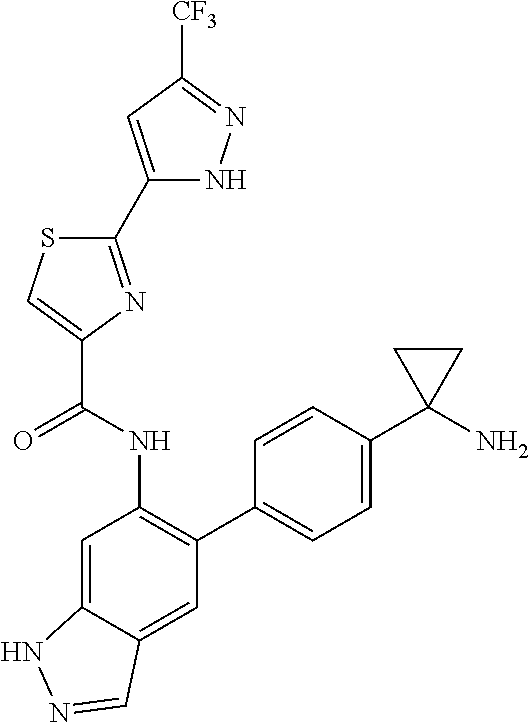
C1(C2=NC(C(NC3=C(C4=CC=C(C5(N)CC5)C=C4)C=C4C(=C3)NN=C4)=O)=CS2)=CC([CF3])=NN1
